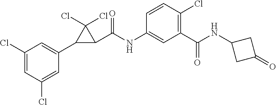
C1(Cl)=CC(Cl)=CC(C2C(C(NC3=CC(C(NC4CC(=O)C4)=O)=C(Cl)C=C3)=O)C2(Cl)Cl)=C1
